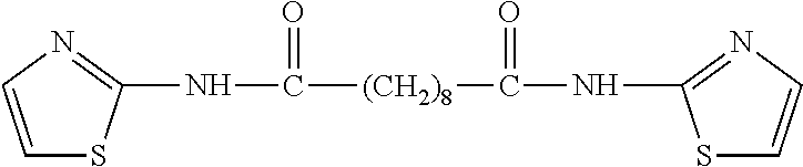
C1=CN=C(NC([(CH2)8]C(NC2=NC=CS2)=O)=O)S1
